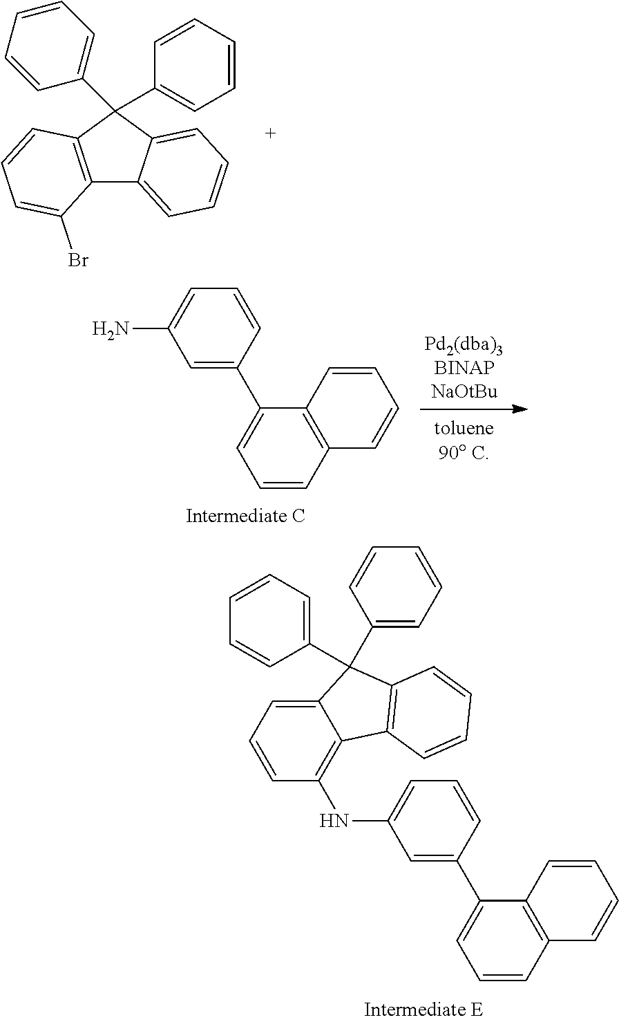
C12=C(NC3=CC=CC(C4=CC=CC5=C4C=CC=C5)=C3)C=CC=C1C(C1=CC=CC=C1)(C1=CC=CC=C1)C1=C2C=CC=C1.C12=C(C(C3=CC=CC=C3)(C3=CC=CC=C3)C3=CC=CC=C13)C=CC=C2Br.C1=CC=C(N)C=C1C1=CC=CC2=C1C=CC=C2
